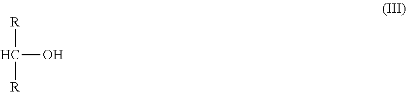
[R]C(O)[R]
